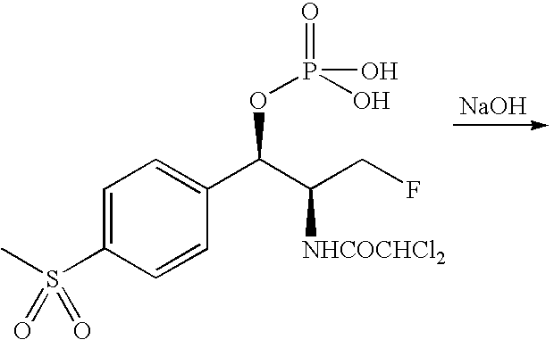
CS(C1=CC=C(C(C(CF)[NHCOCHCl2])OP(=O)(O)O)C=C1)(=O)=O.[NaOH]
